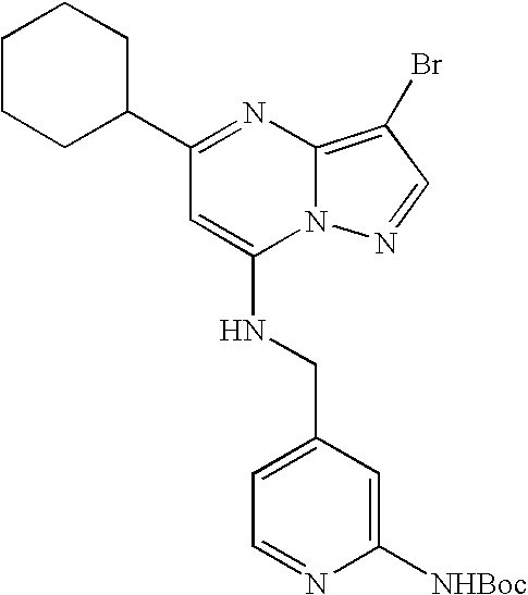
C1(C2CCCCC2)=NC2=C(Br)C=NN2C(NCC2=CC=NC([NHBoc])=C2)=C1
